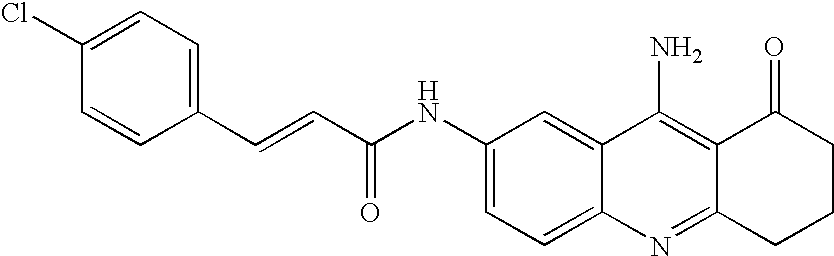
C1(C=CC(NC2=CC=C3C(=C2)C(N)=C2C(=N3)CCCC2=O)=O)=CC=C(Cl)C=C1
